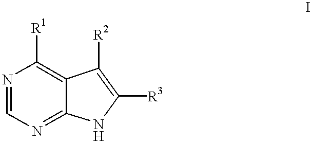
N1=CN=C2C(=C1[R1])C([R2])=C([R3])N2
